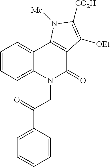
C1=CC=C2C(=C1)C1=C(C(=O)N2CC(=O)C2=CC=CC=C2)C([OEt])=C([CO2H])N1[Me]
